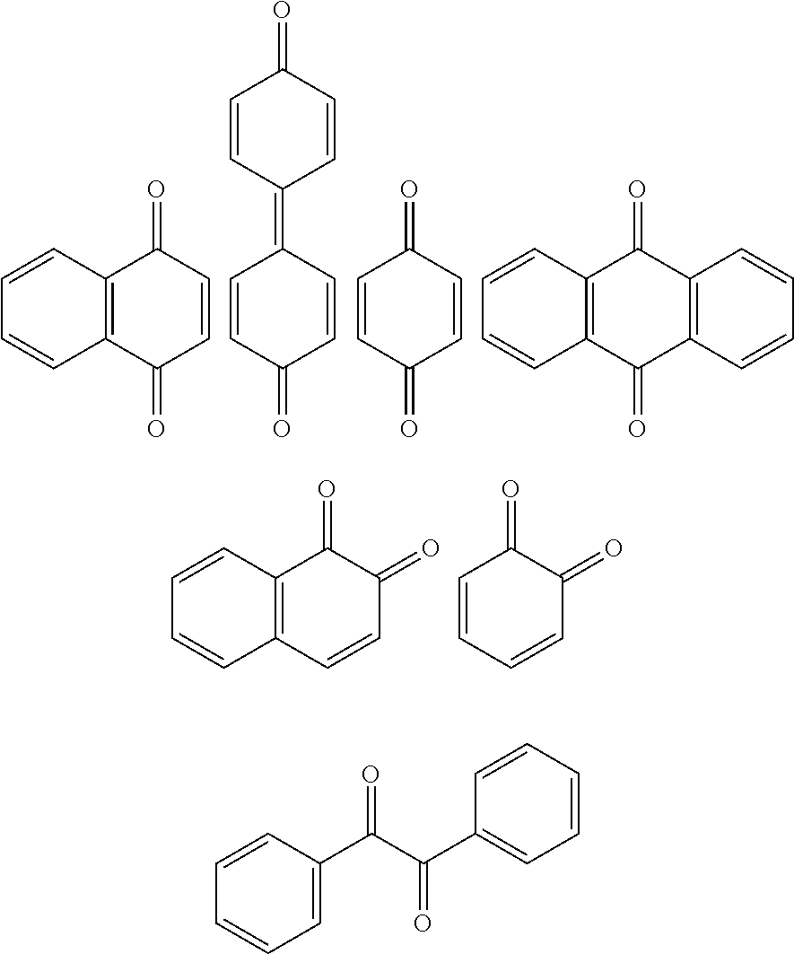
C12=C(C=CC=C1)C(=O)C=CC2=O.C1=CC(=C2C=CC(=O)C=C2)C=CC1=O.C1=CC(=O)C=CC1=O.C12=C(C=CC=C1)C(=O)C1=C(C2=O)C=CC=C1.C1=CC2=C(C(=O)C1=O)C=CC=C2.C1=CC=CC(=O)C1=O.C1=C(C(C(C2=CC=CC=C2)=O)=O)C=CC=C1
